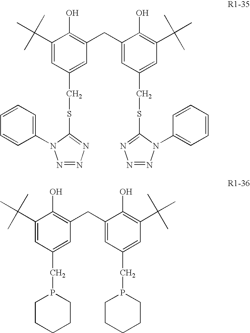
C1(C(C)(C)C)=CC(CSC2=NN=NN2C2=CC=CC=C2)=CC(CC2=CC(CSC3=NN=NN3C3=CC=CC=C3)=CC(C(C)(C)C)=C2O)=C1O.C1(C(C)(C)C)=CC(CP2CCCCC2)=CC(CC2=CC(CP3CCCCC3)=CC(C(C)(C)C)=C2O)=C1O
